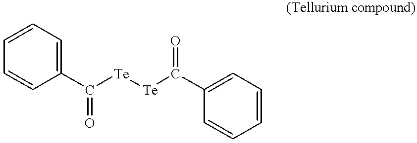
C1=CC(C([Te][Te]C(C2=CC=CC=C2)=O)=O)=CC=C1
